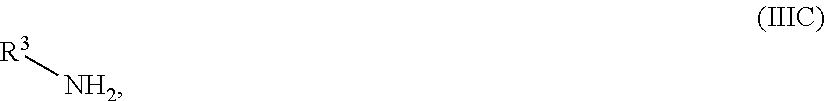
[R3][NH2]
